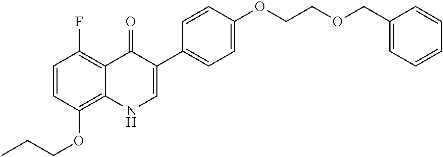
C1=CC(OCCC)=C2C(=C1F)C(=O)C(C1=CC=C(OCCOCC3=CC=CC=C3)C=C1)=CN2
